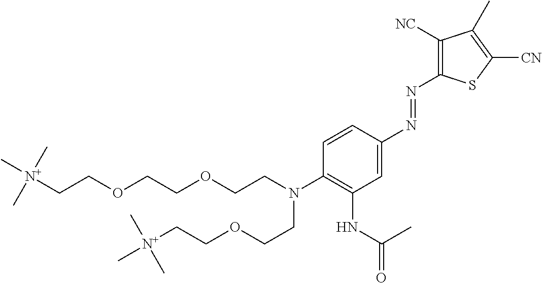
[N+](CCOCCOCCN(C1=C(NC(=O)C)C=C(N=NC2=C([NC])C(C)=C([CN])S2)C=C1)CCOCC[N+](C)(C)C)(C)(C)C
